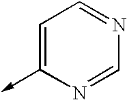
C1=C(->C)N=CN=C1
